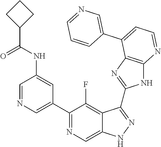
C1=NC=C(C2=NC=C3C(=C2F)C(C2=NC4=C(N2)N=CC=C4C2=CN=CC=C2)=NN3)C=C1NC(=O)C1CCC1
